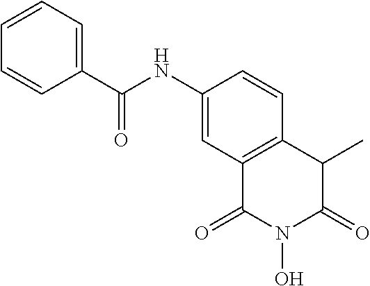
C1=CC=C(C(NC2=CC3=C(C=C2)C(C)C(=O)N(O)C3=O)=O)C=C1
